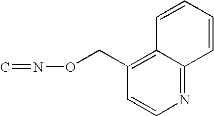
C1(CON=C)=C2C(=NC=C1)C=CC=C2
